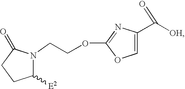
C1([E2])N(CCOC2=NC(C(=O)[OH])=CO2)C(=O)CC1
